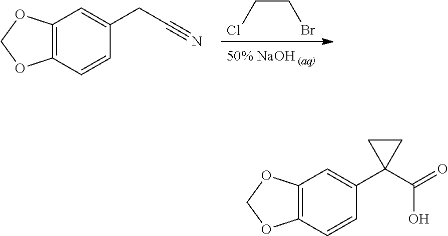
ClCCBr.C12=C(C=CC(CC#N)=C1)OCO2.C12=C(C=CC(C3(C(O)=O)CC3)=C1)OCO2
